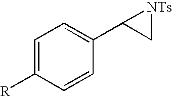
C1=C([R])C=CC(C2C[NTs]2)=C1
